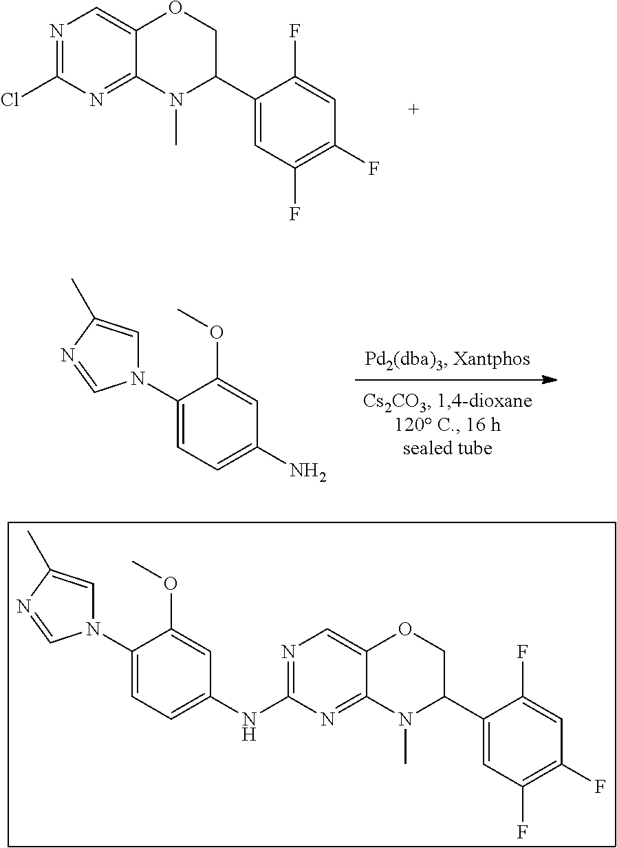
NC1=CC=C(N2C=C(C)N=C2)C(OC)=C1.N1=C(NC2=CC=C(N3C=C(C)N=C3)C(OC)=C2)N=C2C(=C1)OCC(C1=CC(F)=C(F)C=C1F)N2C.N1=C(Cl)N=C2C(=C1)OCC(C1=CC(F)=C(F)C=C1F)N2C
